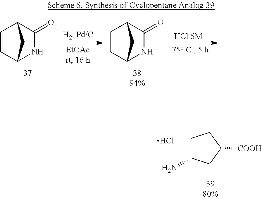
C1=CC2C(=O)NC1C2.C1C2NC(=O)C(C1)C2.C1C(N)CC([COOH])C1.Cl
